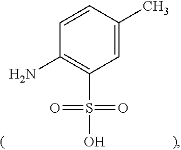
C1=C(C)C=CC(N)=C1S(O)(=O)=O
